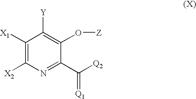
C1([X1])=C([X2])N=C(C([Q2])=[Q1])C(O[Z])=C1[Y]
